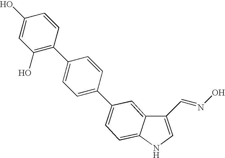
C1=C(O)C=CC(C2=CC=C(C3=CC=C4C(=C3)C(C=NO)=CN4)C=C2)=C1O
